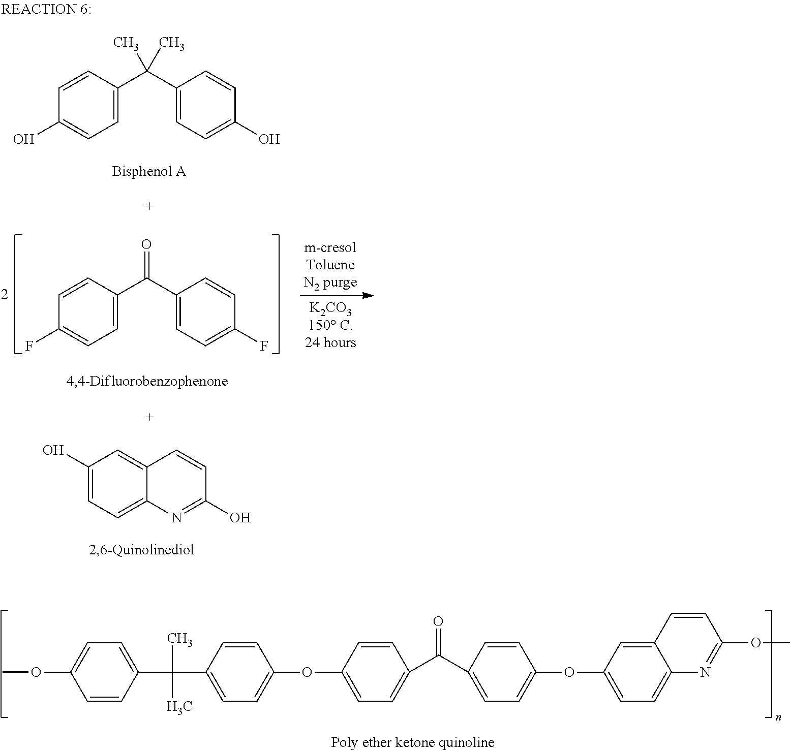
C1=C(OC)C=CC(C(C2=CC=C(OC3=CC=C(C(C4=CC=C(OC5=CC=C6C(=C5)C=CC(OC)=N6)C=C4)=O)C=C3)C=C2)(C)C)=C1.C1=C(C(C2=CC=C(F)C=C2)=O)C=CC(F)=C1.C1(O)=CC=C2C(=C1)C=CC(O)=N2.C1=C(C(C2=CC=C(O)C=C2)(C)C)C=CC(O)=C1
